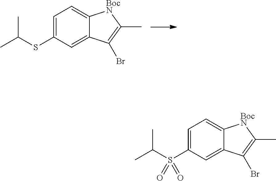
C1=C(SC(C)C)C=C2C(=C1)[BocN]C(C)=C2Br.C1=C(S(C(C)C)(=O)=O)C=C2C(=C1)[BocN]C(C)=C2Br
